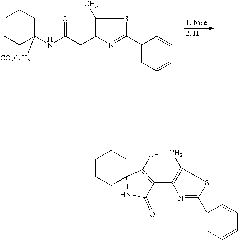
C1CCC(NC(CC2=C(C)SC(C3=CC=CC=C3)=N2)=O)([CO2C2H5])CC1.C1CCC2(CC1)NC(=O)C(C1=C(C)SC(C3=CC=CC=C3)=N1)=C2O
